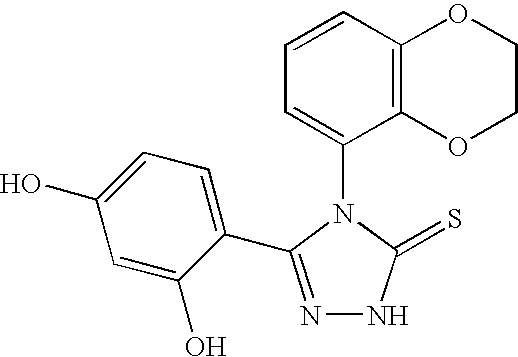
C1=CC2=C(C(N3C(=S)NN=C3C3=CC=C(O)C=C3O)=C1)OCCO2
